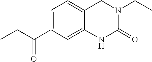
C1=C(C(CC)=O)C=C2C(=C1)CN(CC)C(=O)N2
